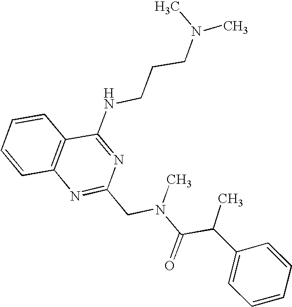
C1=CC2=C(C=C1)C(NCCCN(C)C)=NC(CN(C(C(C1=CC=CC=C1)C)=O)C)=N2
